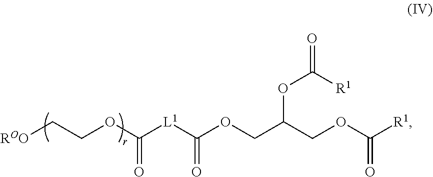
[L1](C(OCC(COC([R1])=O)OC([R1])=O)=O)C(OCC[ROO])=O
